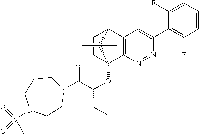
C1CC2(OC(C(N3CCCN(S(=O)(=O)C)CC3)=O)CC)C3=C(C1C2(C)C)C=C(C1=C(F)C=CC=C1F)N=N3
